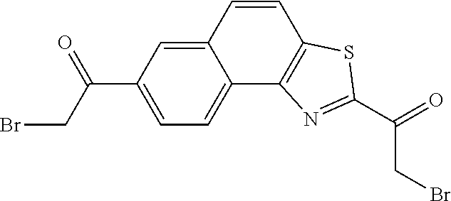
C12=CC(C(CBr)=O)=CC=C1C1=C(C=C2)SC(C(=O)CBr)=N1
